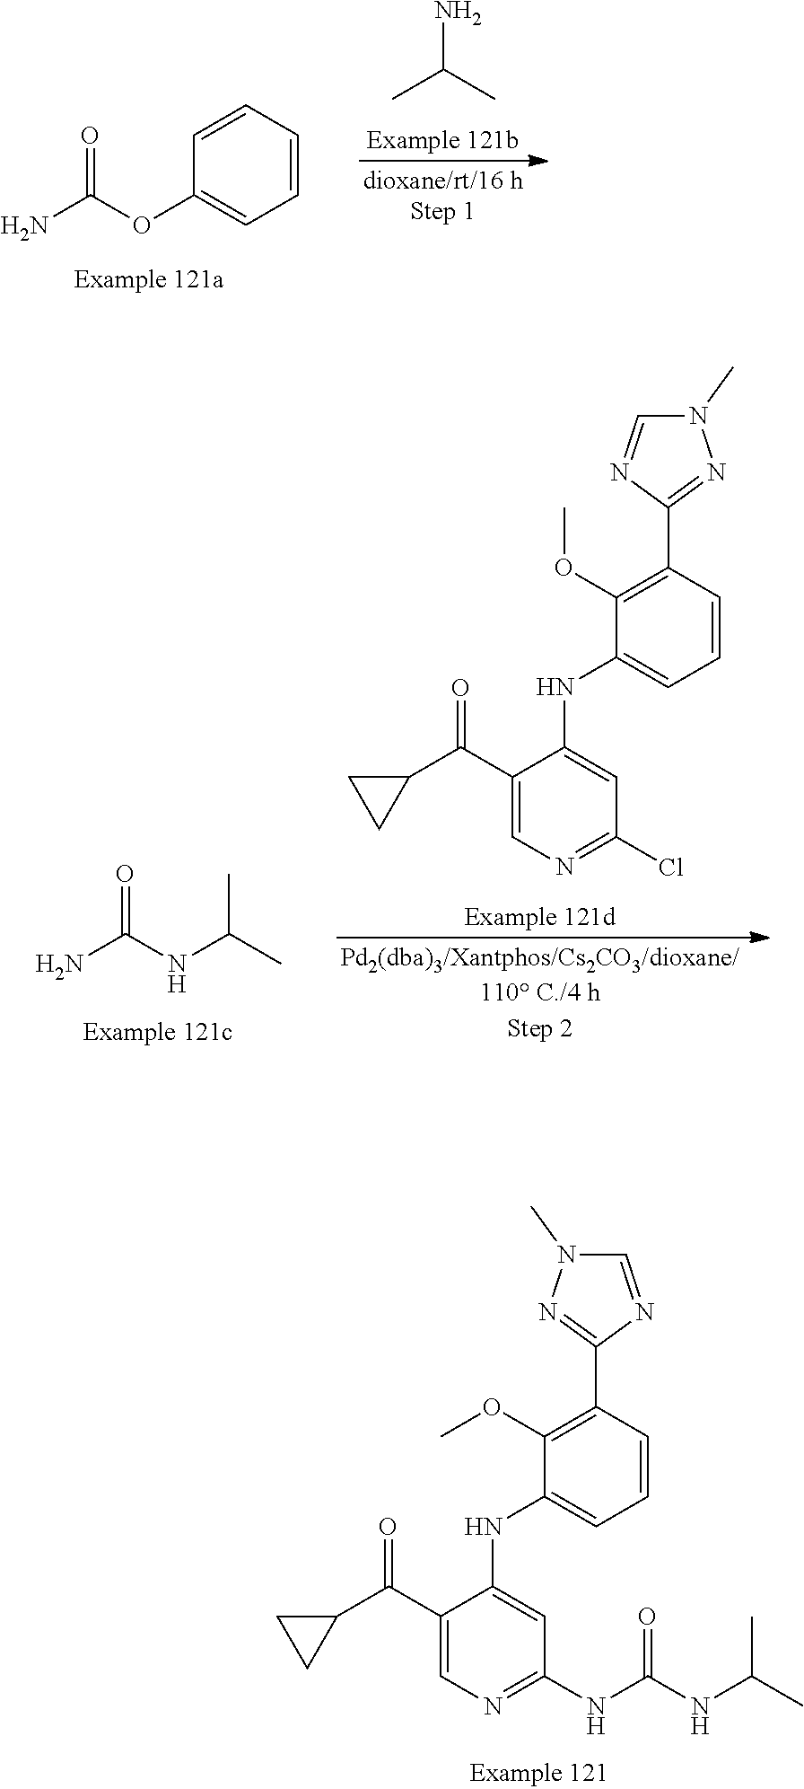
C1(OC)=C(C2=NN(C)C=N2)C=CC=C1NC1=CC(NC(=O)NC(C)C)=NC=C1C(=O)C1CC1.C1=CC=CC=C1OC(N)=O.NC(C)C.C1(OC)=C(C2=NN(C)C=N2)C=CC=C1NC1=CC(Cl)=NC=C1C(=O)C1CC1.O=C(NC(C)C)N
